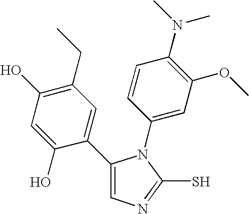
C1(C2=CC(CC)=C(O)C=C2O)=CN=C(S)N1C1=CC(OC)=C(N(C)C)C=C1
